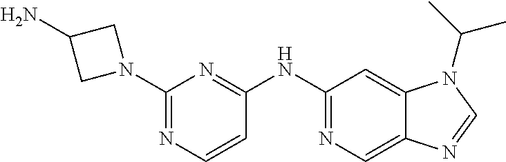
C1(N2CC(N)C2)=NC=CC(NC2=NC=C3C(=C2)N(C(C)C)C=N3)=N1
